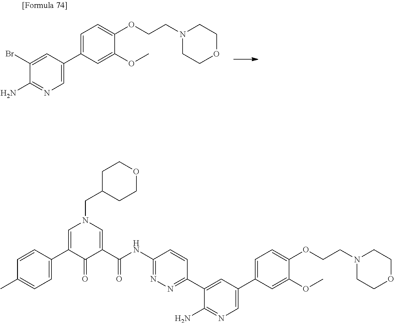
BrC1=CC(C2=CC=C(OCCN3CCOCC3)C(OC)=C2)=CN=C1N.C1(C)=CC=C(C2=CN(CC3CCOCC3)C=C(C(NC3=NN=C(C4=CC(C5=CC=C(OCCN6CCOCC6)C(OC)=C5)=CN=C4N)C=C3)=O)C2=O)C=C1
